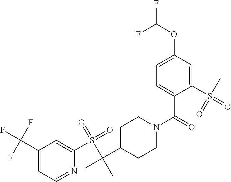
C1(C(F)(F)F)=CC=NC(S(=O)(=O)C(C)(C2CCN(C(=O)C3=CC=C(OC(F)F)C=C3S(=O)(C)=O)CC2)C)=C1
